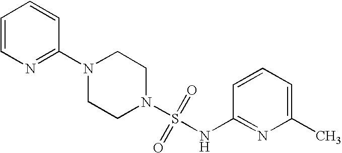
N1(C2=NC=CC=C2)CCN(S(=O)(=O)NC2=NC(C)=CC=C2)CC1
